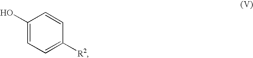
C1(O)=CC=C([R2])C=C1
